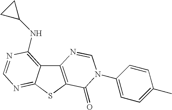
C12=C(SC3=NC=NC(NC4CC4)=C13)C(=O)N(C1=CC=C(C)C=C1)C=N2
